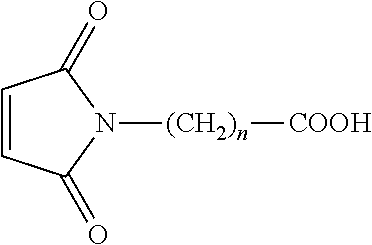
C1=CC(=O)N([(CH2)n][COOH])C1=O
